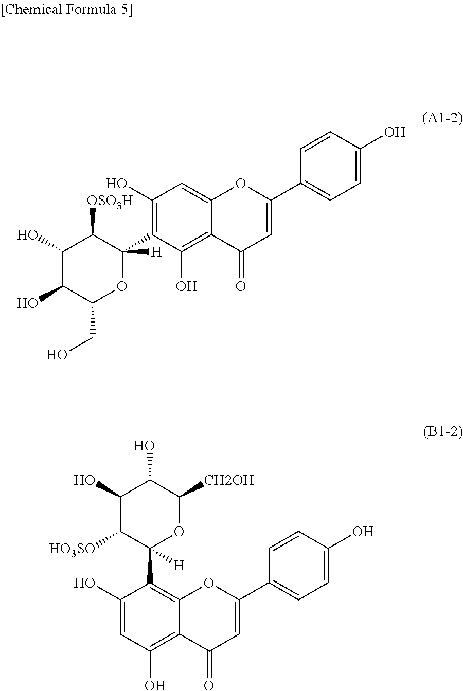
C1(O)C(O)C(CO)OC(C2=C(O)C=C3C(=C2O)C(=O)C=C(C2=CC=C(O)C=C2)O3)([H])C1[OSO3H].C1=C(O)C(C2([H])OC([CH2OH])C(O)C(O)C2[HO3SO])=C2C(=C1O)C(=O)C=C(C1=CC=C(O)C=C1)O2
